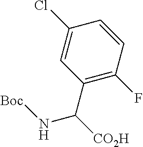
C1(Cl)=CC(C([CO2H])N[Boc])=C(F)C=C1
